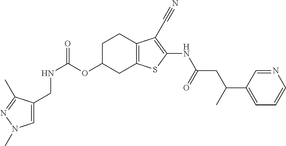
N(C(OC1CC2=C(CC1)C(C#N)=C(NC(CC(C1=CC=CN=C1)C)=O)S2)=O)CC1=CN(C)N=C1C
